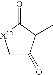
C1C(=O)C(C)C(=O)[X12]1
